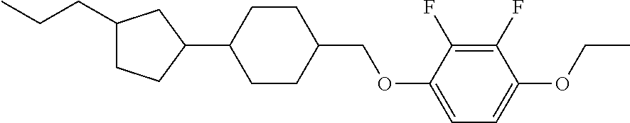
C1(CCC)CCC(C2CCC(COC3=CC=C(OCC)C(F)=C3F)CC2)C1
